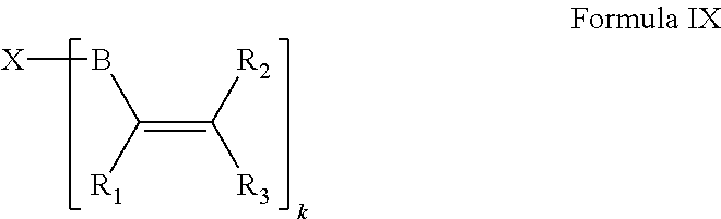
C(=C([R1])B[X])([R2])[R3]
